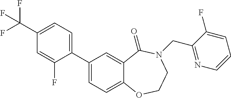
C1(C(F)(F)F)=CC=C(C2=CC=C3C(=C2)C(=O)N(CC2=NC=CC=C2F)CCO3)C(F)=C1
